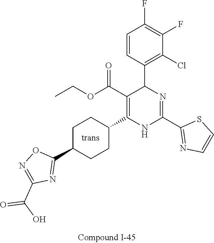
C1(F)=C(F)C=CC(C2N=C(C3=NC=CS3)NC(C3CCC(C4=NC(C(O)=O)=NO4)CC3)=C2C(OCC)=O)=C1Cl
